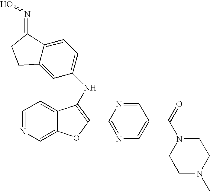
C12=CC=NC=C1OC(C1=NC=C(C(=O)N3CCN(C)CC3)C=N1)=C2NC1=CC=C2C(=C1)CCC2=NO
